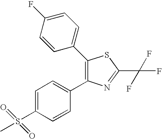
C1(C(F)(F)F)=NC(C2=CC=C(S(C)(=O)=O)C=C2)=C(C2=CC=C(F)C=C2)S1
